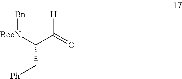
C(C(=O)[H])([BocN][Bn])C[Ph]
